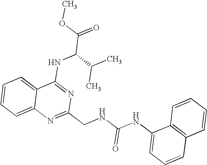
C12=CC=CC=C1N=C(CNC(NC1=CC=CC3=C1C=CC=C3)=O)N=C2NC(C(=O)OC)C(C)C
